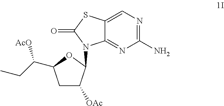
C1C([OAc])C(N2C3=NC(N)=NC=C3SC2=O)OC1C(CC)[AcO]
